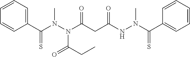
C1(C(N(N(C(CC(NN(C(C2=CC=CC=C2)=S)C)=O)=O)C(CC)=O)C)=S)=CC=CC=C1
